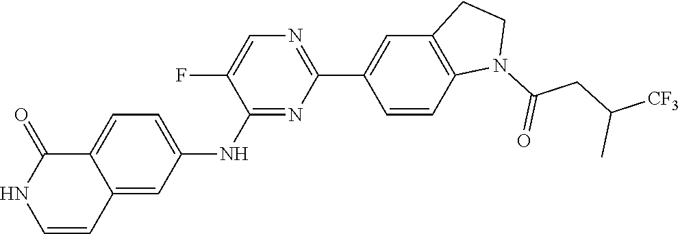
C12=CC=C(NC3=NC(C4=CC5=C(C=C4)N(C(CC([CF3])C)=O)CC5)=NC=C3F)C=C1C=CNC2=O
